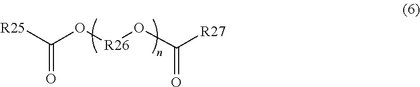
[R25]C(O[R26]OC([R27])=O)=O
